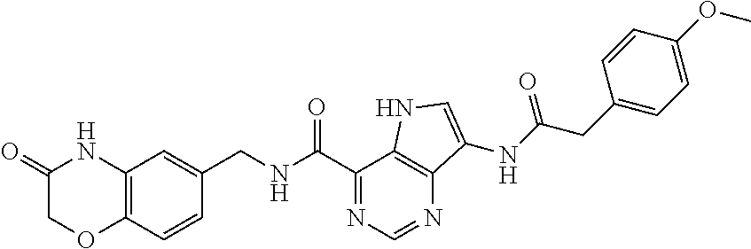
C12=C(C=CC(CNC(C3=NC=NC4=C3NC=C4NC(CC3=CC=C(OC)C=C3)=O)=O)=C1)OCC(=O)N2
